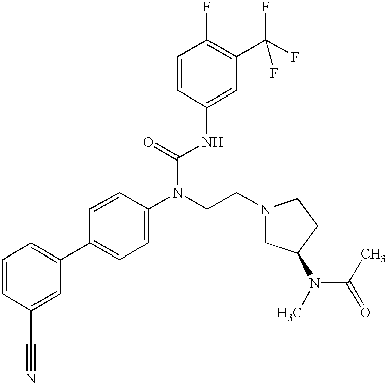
C1=CC(C#N)=CC(C2=CC=C(N(CCN3CC(N(C(=O)C)C)CC3)C(=O)NC3=CC(C(F)(F)F)=C(F)C=C3)C=C2)=C1
